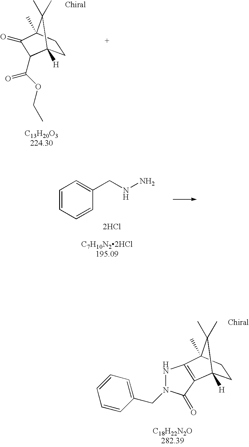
C1CC2(C)C(C)(C)C1([H])C(C(OCC)=O)C2=O.N1C2=C(C(=O)N1CC1=CC=CC=C1)C1([H])CCC2(C)C1(C)C.C1=CC=CC(CNN)=C1.[2HCl]
